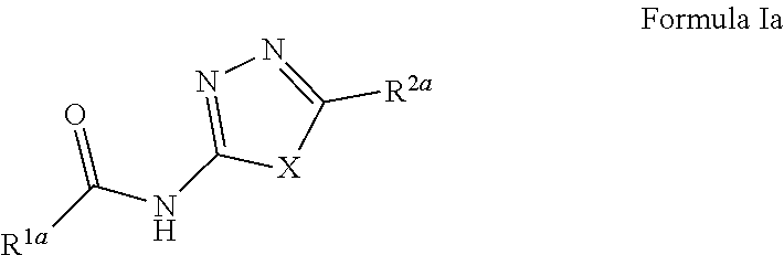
N1=C(NC([R1a])=O)[X]C([R2a])=N1
